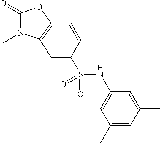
C1(=O)N(C)C2=C(O1)C=C(C)C(S(NC1=CC(C)=CC(C)=C1)(=O)=O)=C2
